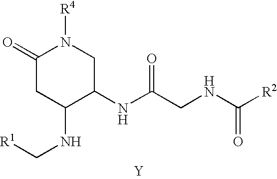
[Y].N(C(CNC([R2])=O)=O)C1CN([R4])C(=O)CC1NC[R1]
